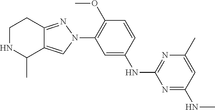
C1NC(C)C2=CN(C3=C(OC)C=CC(NC4=NC(C)=CC(NC)=N4)=C3)N=C2C1
